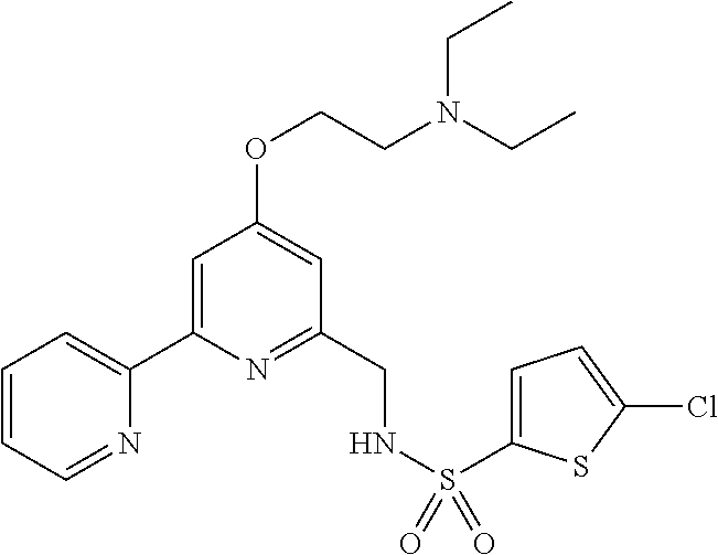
C1=CC=NC(C2=CC(OCCN(CC)CC)=CC(CNS(=O)(=O)C3=CC=C(Cl)S3)=N2)=C1
